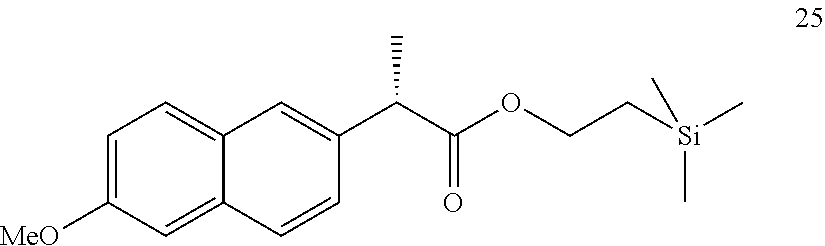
C1=C([MeO])C=C2C(=C1)C=C(C(C(OCC[Si](C)(C)C)=O)C)C=C2
